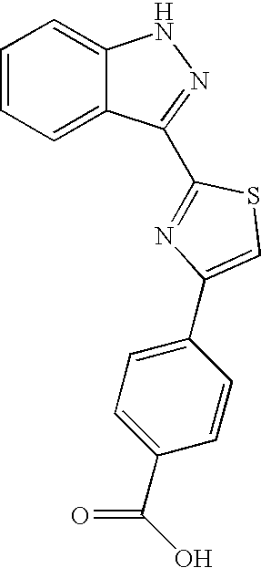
C1=CC=C2C(=C1)NN=C2C1=NC(C2=CC=C(C(O)=O)C=C2)=CS1
